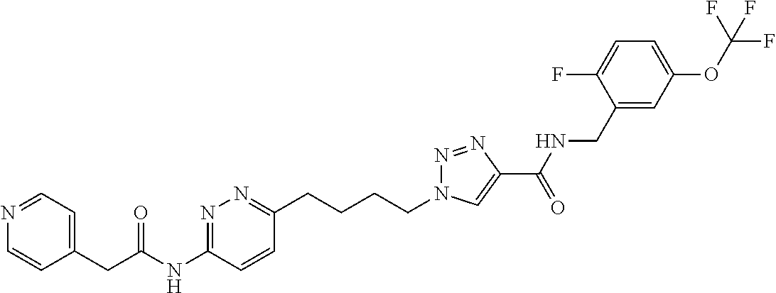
N1=CC=C(CC(NC2=NN=C(CCCCN3N=NC(C(NCC4=CC(OC(F)(F)F)=CC=C4F)=O)=C3)C=C2)=O)C=C1
